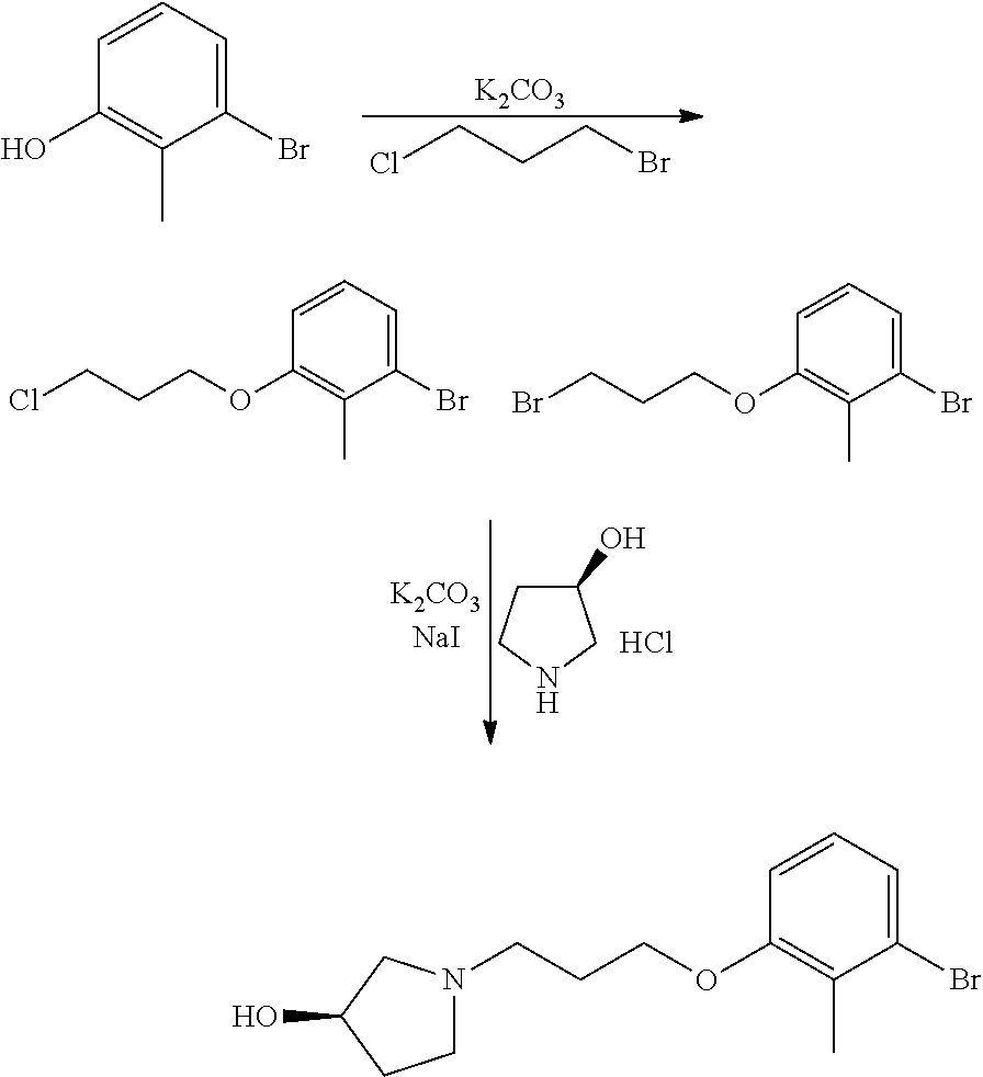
[K2CO3].ClCCCBr.C1=CC=C(Br)C(C)=C1O.C1(O)CCNC1.Cl.ClCCCOC1=C(C)C(Br)=CC=C1.BrCCCOC1=C(C)C(Br)=CC=C1.C1N(CCCOC2=C(C)C(Br)=CC=C2)CC(O)C1
